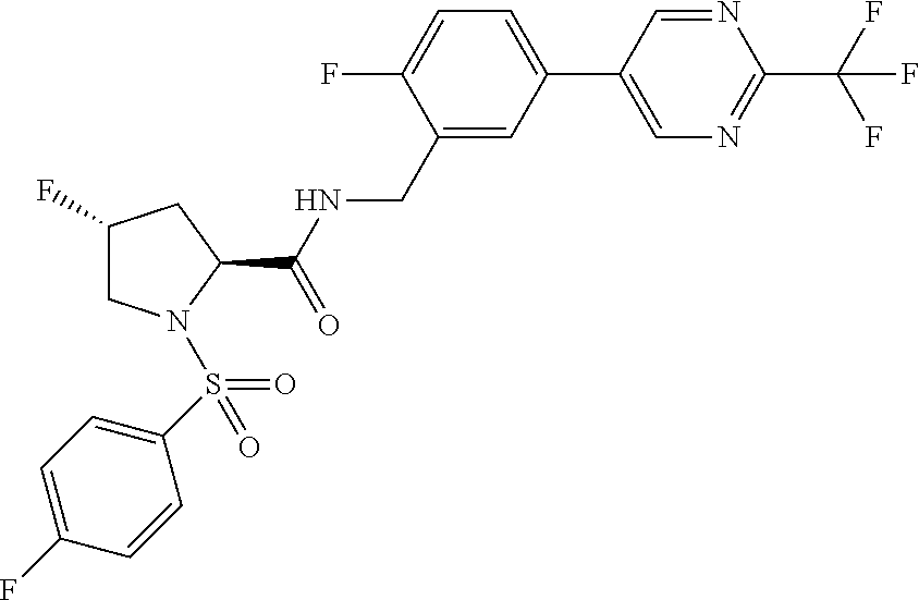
N1=CC(C2=CC=C(F)C(CNC(C3CC(F)CN3S(=O)(C3=CC=C(F)C=C3)=O)=O)=C2)=CN=C1C(F)(F)F
